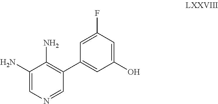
C1(N)=CN=CC(C2=CC(O)=CC(F)=C2)=C1N
